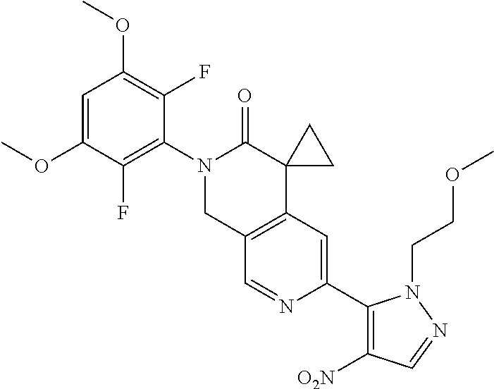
C1=C(OC)C(F)=C(N2CC3=C(C4(C2=O)CC4)C=C(C2=C([O2N])C=NN2CCOC)N=C3)C(F)=C1OC
